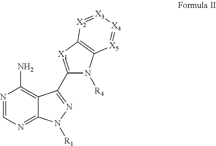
N1=CN=C2C(=C1N)C(C1=[X1]C3=C(N1[R4])[X5]=[X4][X3]=[X2]3)=NN2[R1]
